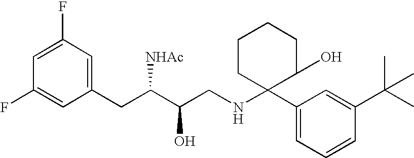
C1=C(F)C=C(CC(C(CNC2(C3=CC=CC(C(C)(C)C)=C3)C(O)CCCC2)O)[NHAc])C=C1F
